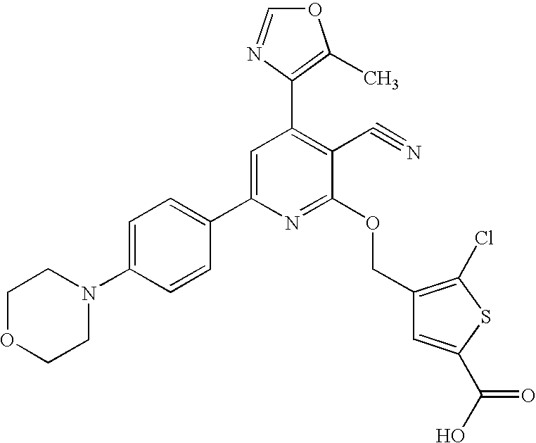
C1OCCN(C2=CC=C(C3=CC(C4=C(C)OC=N4)=C(C#N)C(OCC4=C(Cl)SC(C(=O)O)=C4)=N3)C=C2)C1
